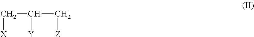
C(C([Y])C[Z])[X]
